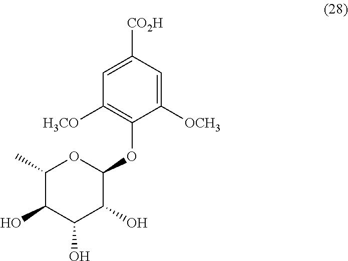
C1(C)C(O)C(O)C(O)C(OC2=C([H3CO])C=C([CO2H])C=C2[OCH3])O1
